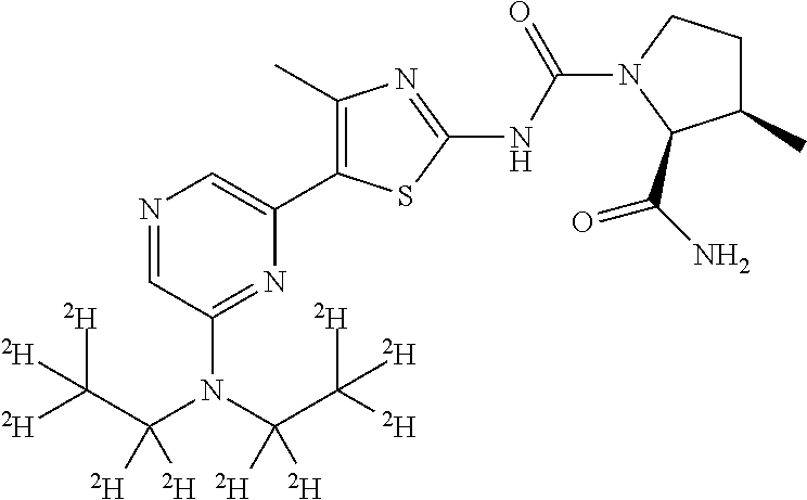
N1=CC(N(C(C([D])([D])[D])([D])[D])C(C([D])([D])[D])([D])[D])=NC(C2=C(C)N=C(NC(=O)N3CCC(C)C3C(N)=O)S2)=C1
